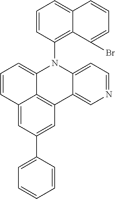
C1=CC2=CC(C3=CC=CC=C3)=CC3=C2C(=C1)N(C1=C2C(=CC=C1)C=CC=C2Br)C1=CC=NC=C31
